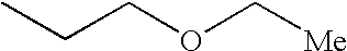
CCCOC[Me]
